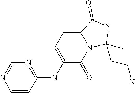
N1=C(NC2=CC=C3N(C2=O)C(CCN)(C)NC3=O)C=CN=C1
